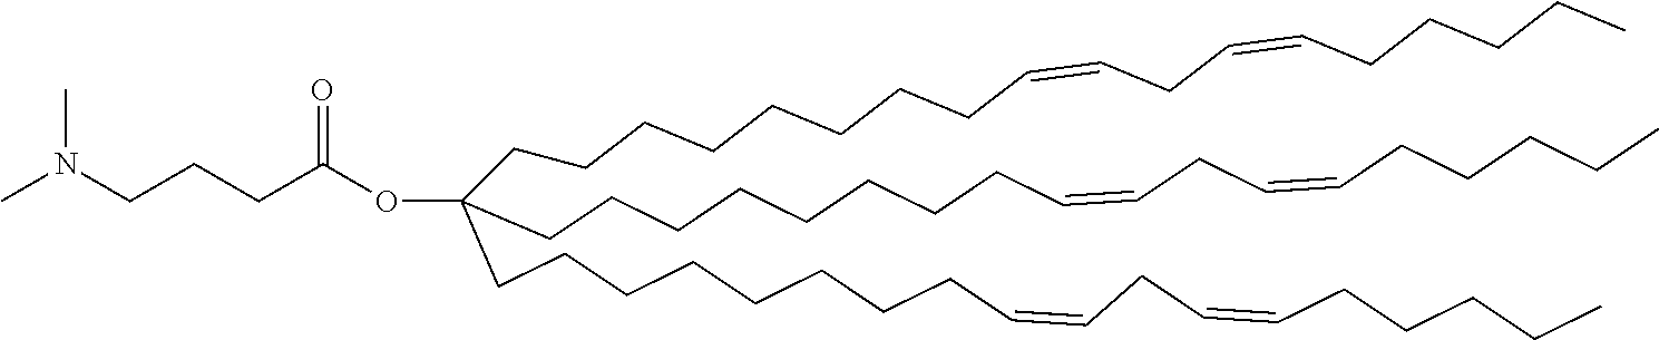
C(CCCCCCCC=CCC=CCCCCC)C(CCCCCCCCC=CCC=CCCCCC)(CCCCCCCCC=CCC=CCCCCC)OC(CCCN(C)C)=O
